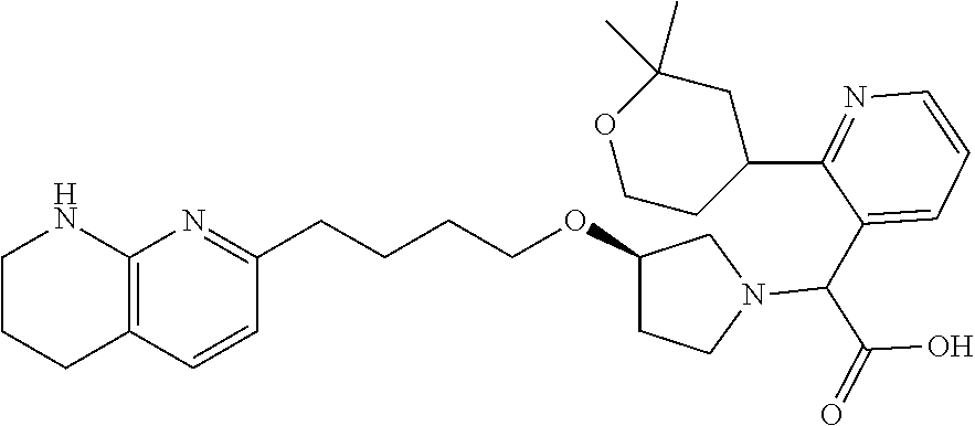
C12=C(NCCC1)N=C(CCCCOC1CCN(C(C3=CC=CN=C3C3CC(C)(C)OCC3)C(=O)O)C1)C=C2
